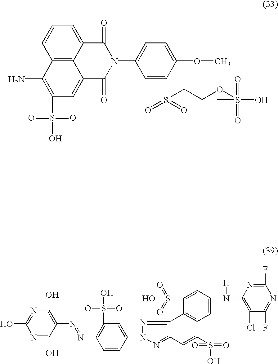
C12=CC=CC3=C1C(=CC(S(=O)(=O)O)=C3N)C(=O)N(C1=CC=C(OC)C(S(=O)(=O)CCOS(O)(=O)(=O)C)=C1)C2=O.C1(O)=C(N=NC2=C(S(=O)(=O)O)C=C(N3N=C4C(=N3)C=C(S(=O)(=O)O)C3=C4C(S(=O)(=O)O)=CC(N([H])C4=C(Cl)C(F)=NC(F)=N4)=C3)C=C2)C(O)=NC(O)=N1
